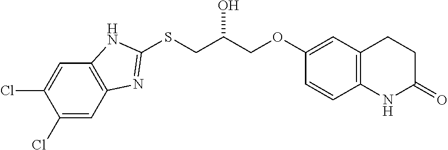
C1(Cl)=CC2=C(C=C1Cl)NC(SCC(COC1=CC3=C(C=C1)NC(=O)CC3)O)=N2
